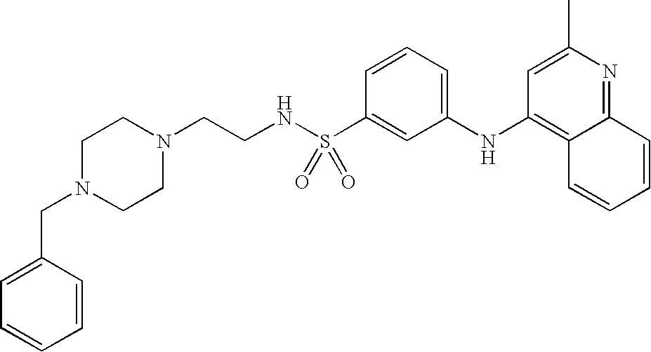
C1(CN2CCN(CCNS(C3=CC(NC4=C5C(=NC(C)=C4)C=CC=C5)=CC=C3)(=O)=O)CC2)=CC=CC=C1
